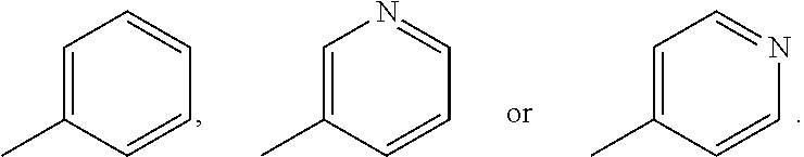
C1=C(C)C=CC=C1.C1=C(C)C=CN=C1.C1=C(C)C=CC=N1
